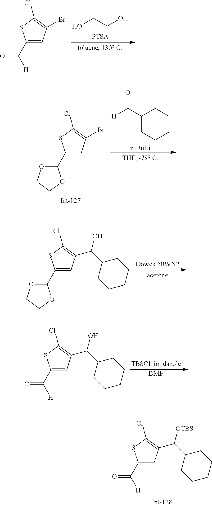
C1(C([H])=O)=CC(C(C2CCCCC2)[OTBS])=C(Cl)S1.C1(C2OCCO2)=CC(C(C2CCCCC2)O)=C(Cl)S1.C1(C([H])=O)=CC(C(C2CCCCC2)O)=C(Cl)S1.[DMF].C1(C2OCCO2)=CC(Br)=C(Cl)S1.[n-BuLi].C1(C([H])=O)CCCCC1.C1(C([H])=O)=CC(Br)=C(Cl)S1.OCCO
